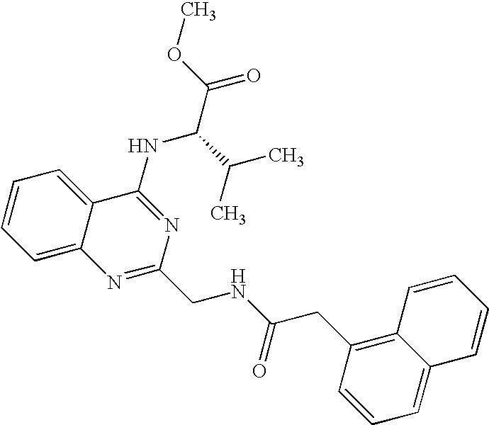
C12=CC=CC=C1C(NC(C(=O)OC)C(C)C)=NC(CNC(CC1=C3C(=CC=C1)C=CC=C3)=O)=N2
